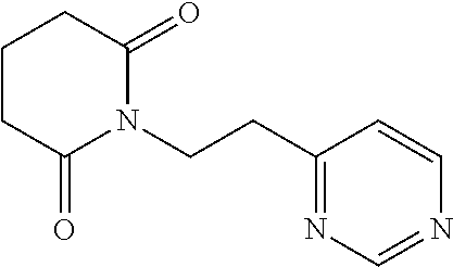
C1(CCN2C(=O)CCCC2=O)=NC=NC=C1
